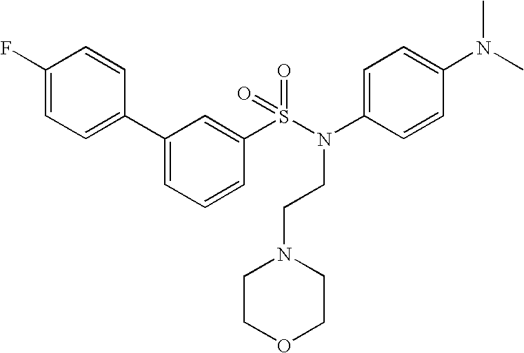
C1(F)=CC=C(C2=CC=CC(S(N(C3=CC=C(N(C)C)C=C3)CCN3CCOCC3)(=O)=O)=C2)C=C1
